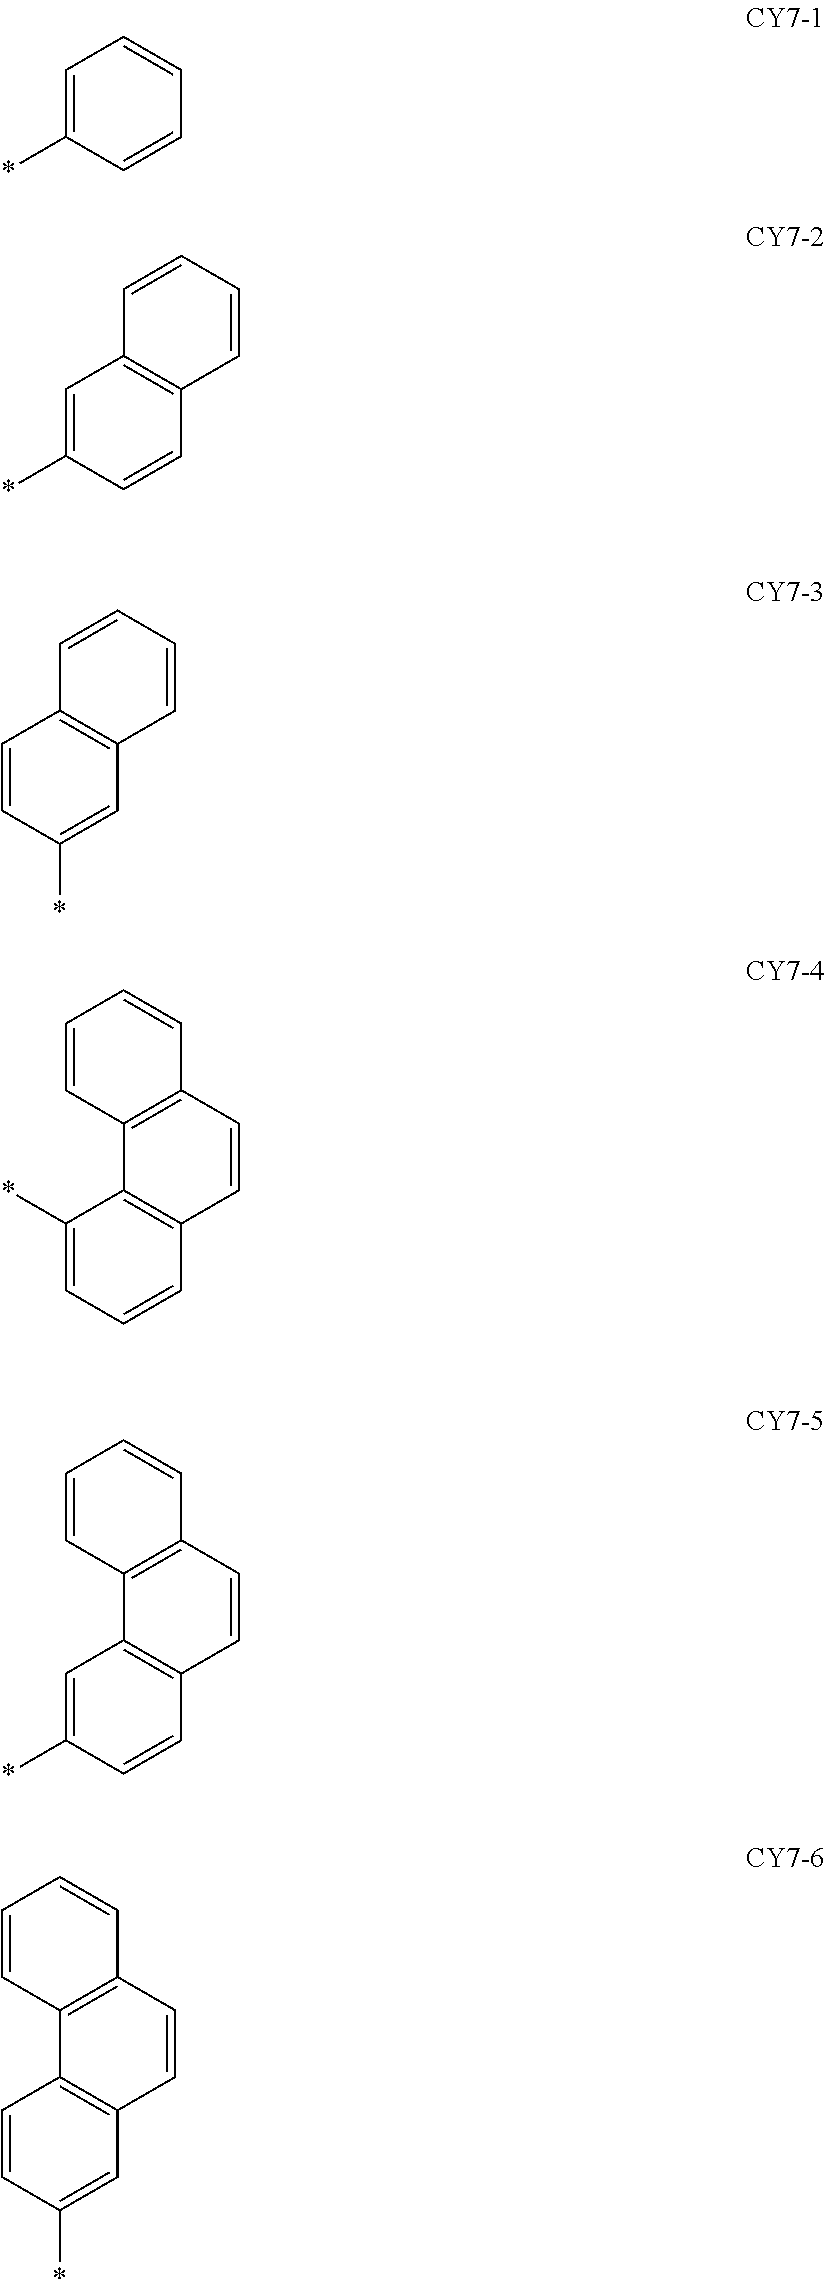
C1=C(*)C=CC2=C1C=CC=C2.C1=C(*)C=CC=C1.C1=CC(*)=CC2=C1C=CC=C2.C1(*)=CC=CC2=C1C1=C(C=C2)C=CC=C1.C1=C(*)C=CC2=C1C1=C(C=C2)C=CC=C1.C1=CC(*)=CC2=C1C1=C(C=C2)C=CC=C1
